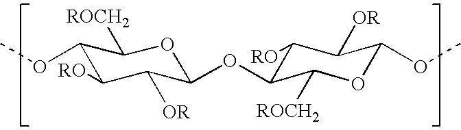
C1([RO])C([OR])C(OC)OC([ROCH2])C1OC1C([OR])C([RO])C(OC)C([ROCH2])O1
